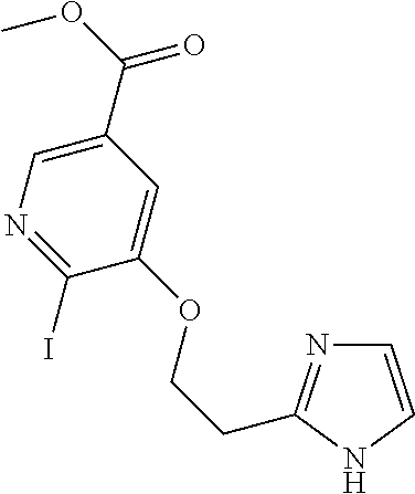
C1=CNC(CCOC2=CC(C(OC)=O)=CN=C2I)=N1
